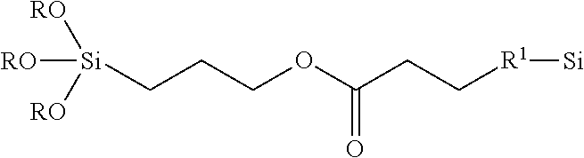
[Si](CCCOC(CC[R1][Si])=O)([RO])([RO])[RO]
